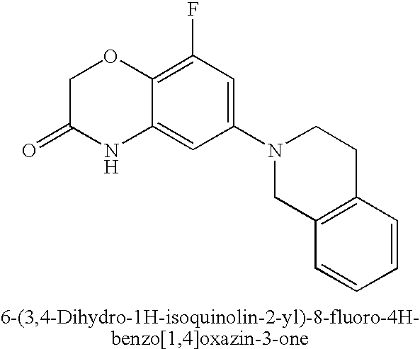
C1C(=O)NC2=CC(N3CC4=C(CC3)C=CC=C4)=CC(F)=C2O1
